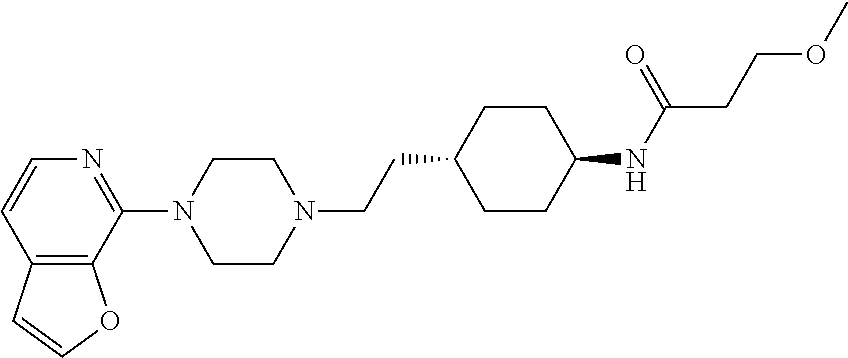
C12=C(C(N3CCN(CCC4CCC(NC(CCOC)=O)CC4)CC3)=NC=C1)OC=C2
